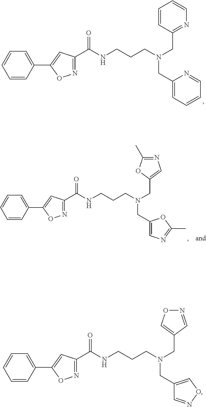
C1(C2=CC(C(NCCCN(CC3=CON=C3)CC3=CON=C3)=O)=NO2)=CC=CC=C1.C1(C2=CC(C(NCCCN(CC3=NC=CC=C3)CC3=CC=CC=N3)=O)=NO2)=CC=CC=C1.C1(C2=CC(C(NCCCN(CC3=CN=C(C)O3)CC3=CN=C(C)O3)=O)=NO2)=CC=CC=C1
